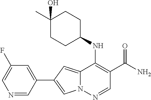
N12C(=CC(C3=CC(F)=CN=C3)=C1)C(NC1CCC(C)(O)CC1)=C(C(N)=O)C=N2
